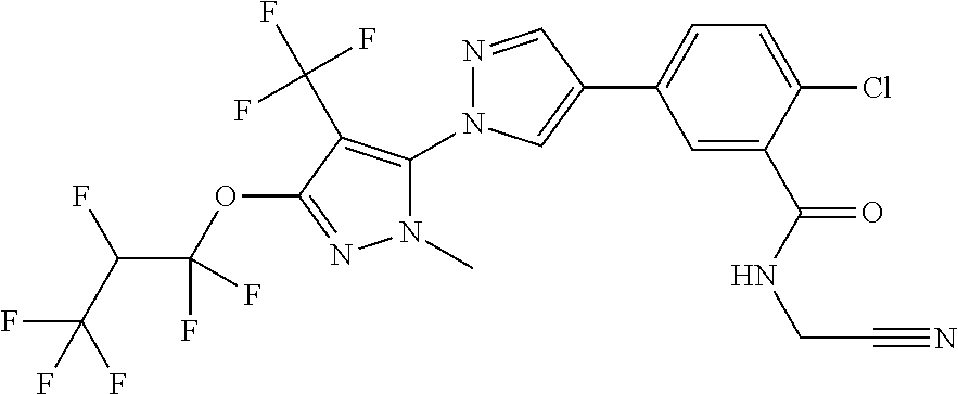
N1=CC(C2=CC=C(Cl)C(C(NCC#N)=O)=C2)=CN1C1=C(C(F)(F)F)C(OC(C(C(F)(F)F)F)(F)F)=NN1C
